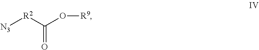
[N3][R2]C(O[R9])=O
